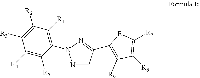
N1=CC(C2=C([R9])C([R8])=C([R7])[E]2)=NN1C1=C([R1])C([R2])=C([R3])C([R4])=C1[R5]
